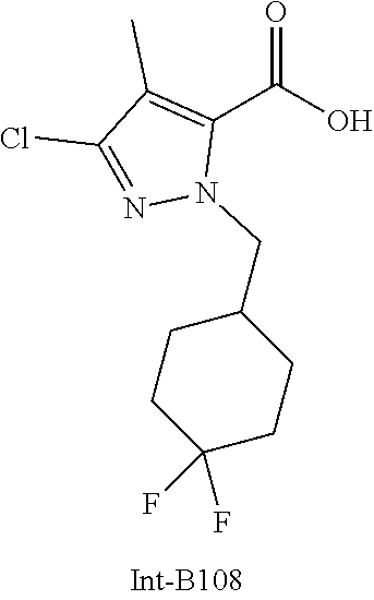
O=C(O)C1=C(C)C(Cl)=NN1CC1CCC(F)(F)CC1
